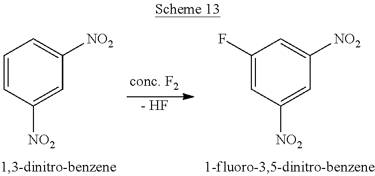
[- HF].C1(F)=CC([NO2])=CC([NO2])=C1.C1=CC([NO2])=CC([NO2])=C1
